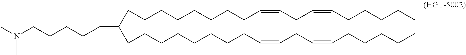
N(C)(C)CCCCC=C(CCCCCCCCC=CCC=CCCCCC)CCCCCCCCC=CCC=CCCCCC
